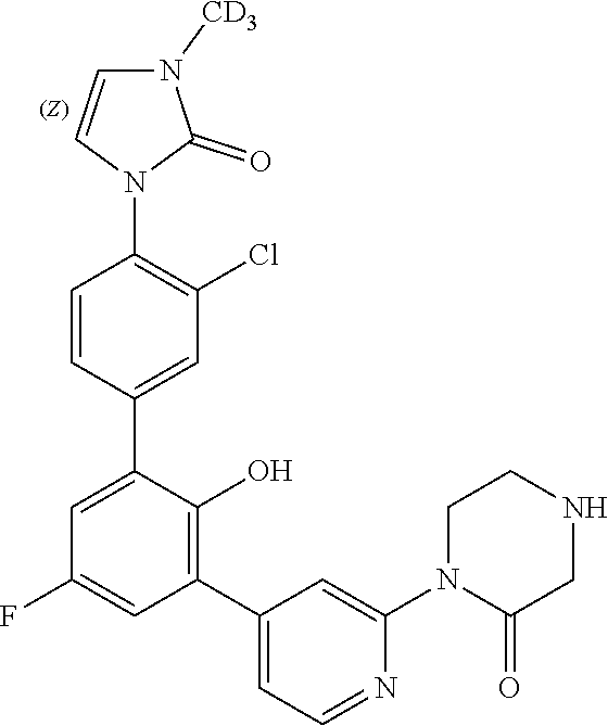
C1(C2=C(O)C(C3=CC(Cl)=C(N4C(=O)N([CD3])C=C4)C=C3)=CC(F)=C2)=CC=NC(N2C(=O)CNCC2)=C1
